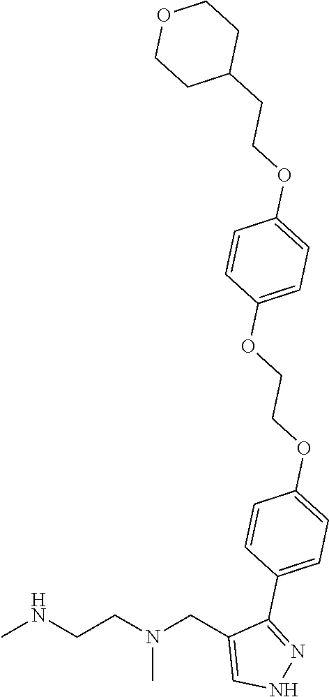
CNCCN(CC1=CNN=C1C1=CC=C(OCCOC2=CC=C(OCCC3CCOCC3)C=C2)C=C1)C
